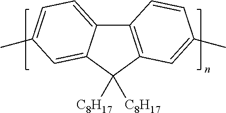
C12=C(C=C(C)C=C1)C([C8H17])([C8H17])C1=CC(C)=CC=C21
